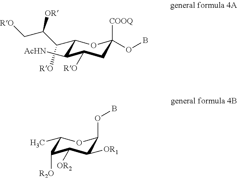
C1(C(C(C[RO])[OR])[RO])OC(OB)([COOQ])CC([RO])C1[AcHN].C1(C)OC(OB)C([OR1])C([OR2])C1[R2O]
